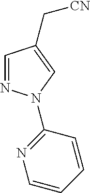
C1=NN(C2=NC=CC=C2)C=C1C[CN]
